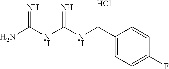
NC(NC(NCC1=CC=C(F)C=C1)=N)=N.Cl
